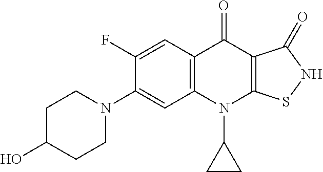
C12=C(C=C(F)C(N3CCC(O)CC3)=C1)C(=O)C1=C(N2C2CC2)SNC1=O
